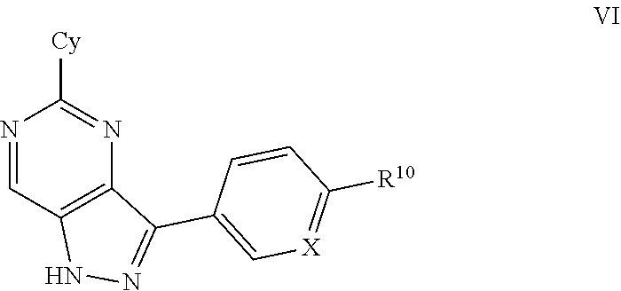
N1N=C(C2=C[X]=C([R10])C=C2)C2=C1C=NC([Cy])=N2
